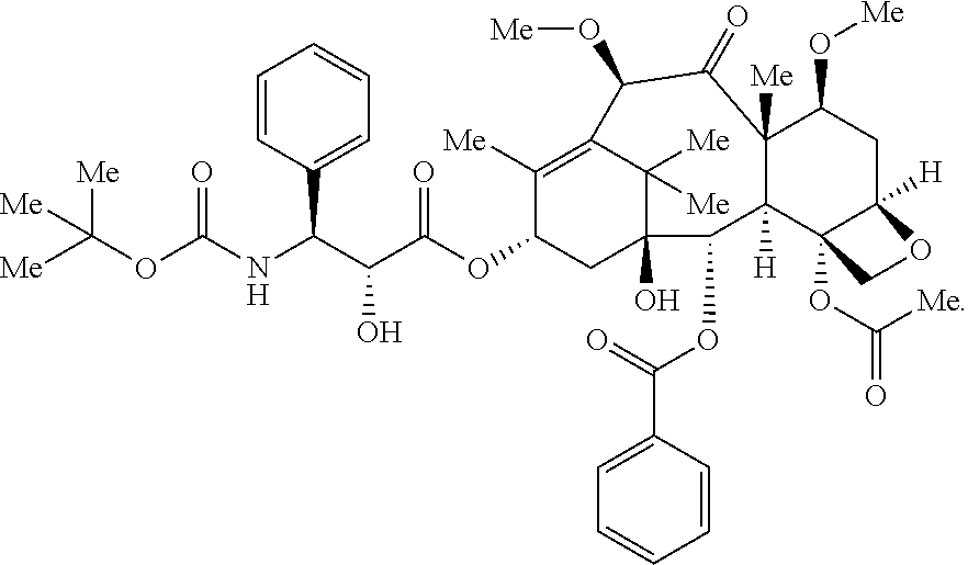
[Me]C(OC(NC(C(C(OC1C([Me])=C2C([Me])([Me])C(O)(C1)C(OC(C1=CC=CC=C1)=O)C1([H])C([Me])(C(O[Me])CC3([H])C1(OC(=O)[Me])CO3)C(=O)C2O[Me])=O)O)C1=CC=CC=C1)=O)([Me])[Me]
